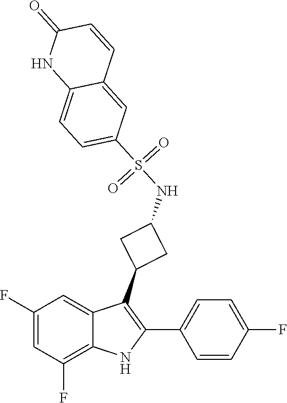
C1(F)=CC(F)=C2C(=C1)C(C1CC(NS(C3=CC=C4C(=C3)C=CC(=O)N4)(=O)=O)C1)=C(C1=CC=C(F)C=C1)N2
